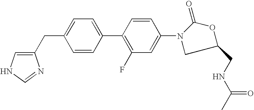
C1(CC2=CNC=N2)=CC=C(C2=C(F)C=C(N3CC(CNC(C)=O)OC3=O)C=C2)C=C1
